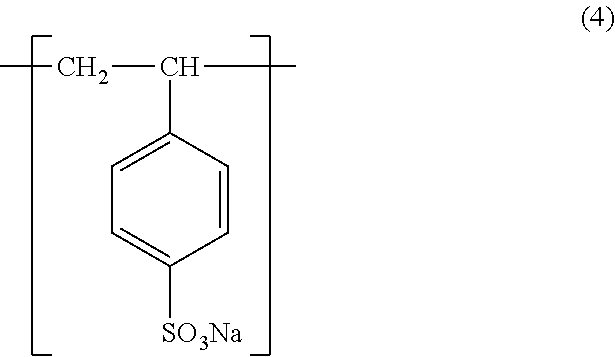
CCC(C)C1=CC=C([SO3Na])C=C1
